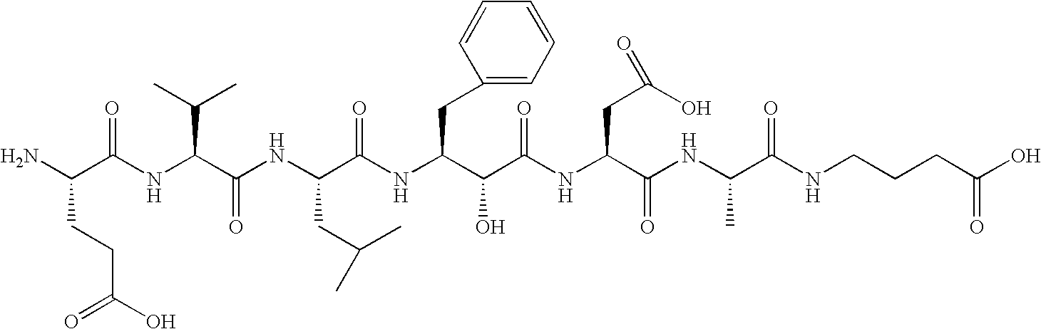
NC(C(NC(C(NC(C(NC(C(C(NC(C(NC(C(NCCCC(O)=O)=O)C)=O)CC(O)=O)=O)O)CC1=CC=CC=C1)=O)CC(C)C)=O)C(C)C)=O)CCC(O)=O
